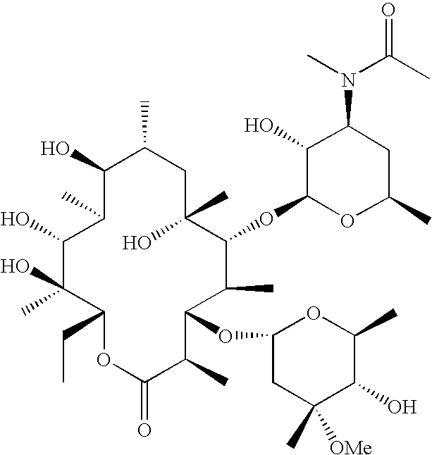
C1(O)C(C)C(O)C(O)(C)C(CC)OC(=O)C(C)C(OC2CC(C)([OMe])C(O)C(C)O2)C(C)C(OC2OC(C)CC(N(C)C(C)=O)C2O)C(C)(O)CC1C
